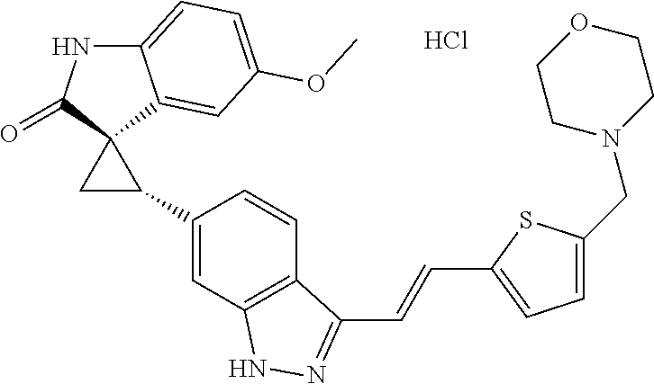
C1(C2C3(C2)C2=CC(OC)=CC=C2NC3=O)=CC2=C(C=C1)C(C=CC1=CC=C(CN3CCOCC3)S1)=NN2.Cl
